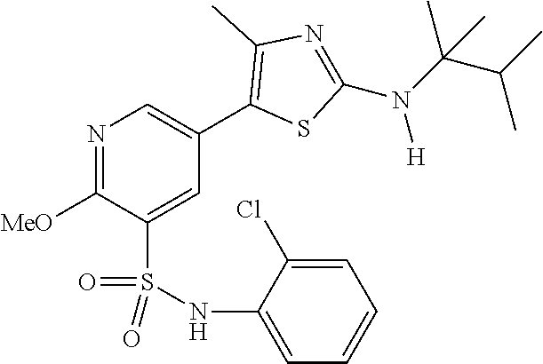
N1=C([MeO])C(S(NC2=CC=CC=C2Cl)(=O)=O)=CC(C2=C(C)N=C(N(C(C(C)C)(C)C)[H])S2)=C1
